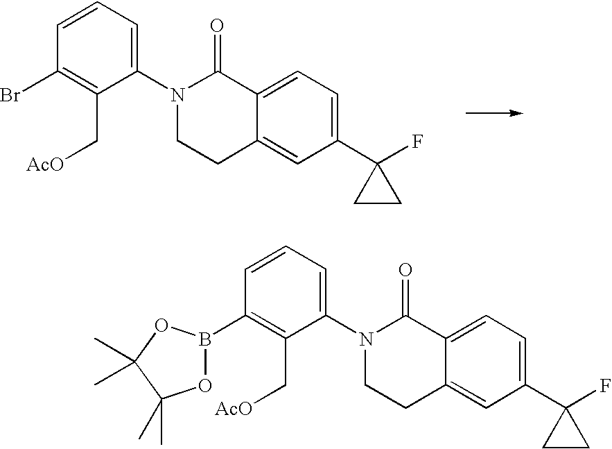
N1(C2=CC=CC(Br)=C2C[AcO])CCC2=CC(C3(F)CC3)=CC=C2C1=O.N1(C2=CC=CC(B3OC(C)(C)C(C)(C)O3)=C2C[AcO])CCC2=CC(C3(F)CC3)=CC=C2C1=O
